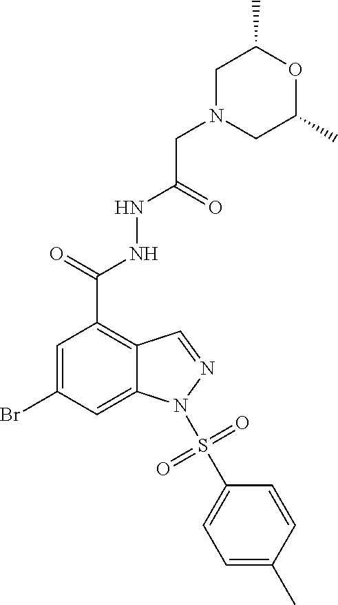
BrC1=CC(C(=O)NNC(=O)CN2CC(C)OC(C)C2)=C2C=NN(S(=O)(=O)C3=CC=C(C)C=C3)C2=C1
